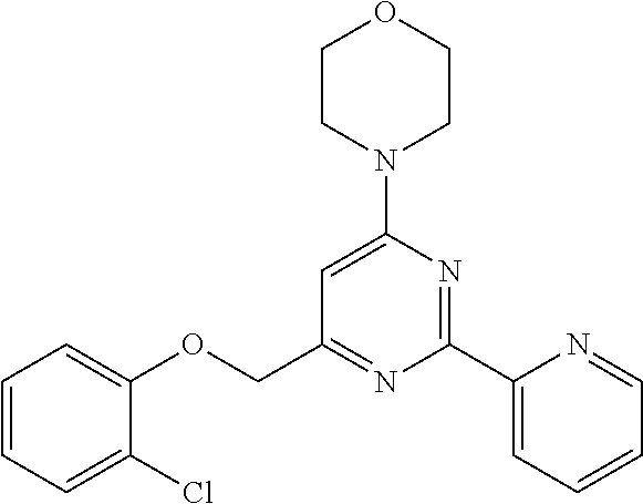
C1CN(C2=CC(COC3=CC=CC=C3Cl)=NC(C3=CC=CC=N3)=N2)CCO1
